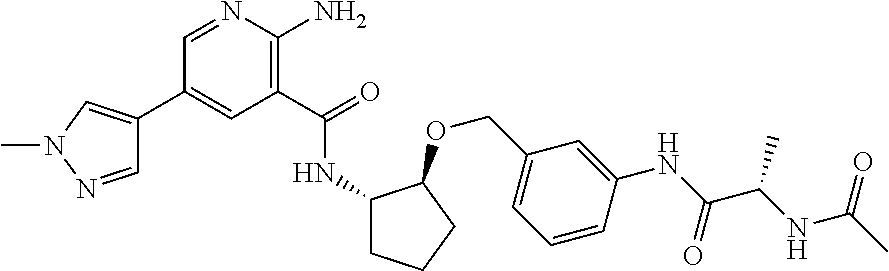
C1(C2=CN(C)N=C2)=CC(C(=O)NC2CCCC2OCC2=CC=CC(NC(C(C)NC(C)=O)=O)=C2)=C(N)N=C1
